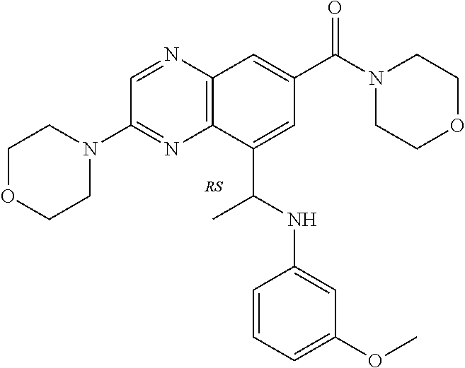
C1(N2CCOCC2)=NC2=C(N=C1)C=C(C(N1CCOCC1)=O)C=C2C(NC1=CC(OC)=CC=C1)C
